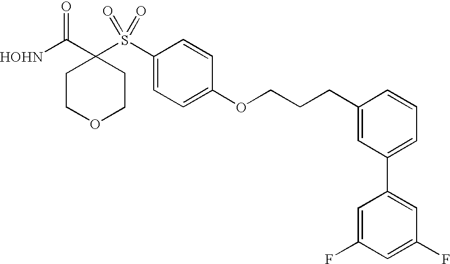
[HOHN]C(C1(S(C2=CC=C(OCCCC3=CC(C4=CC(F)=CC(F)=C4)=CC=C3)C=C2)(=O)=O)CCOCC1)=O
